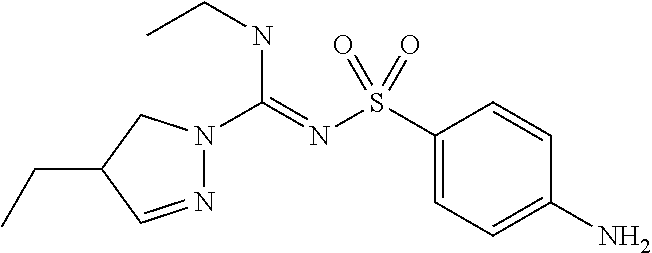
N1=CC(CC)CN1C(=NS(C1=CC=C(N)C=C1)(=O)=O)NCC
